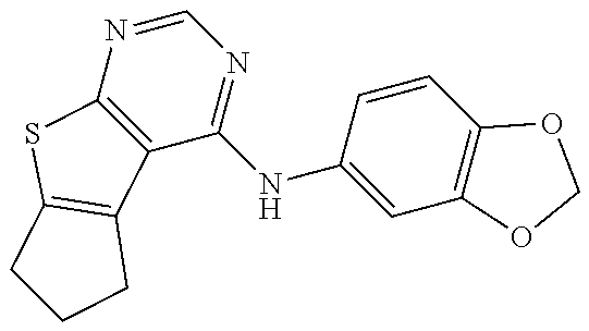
C12=C(N=CN=C1NC1=CC3=C(C=C1)OCO3)SC1=C2CCC1
